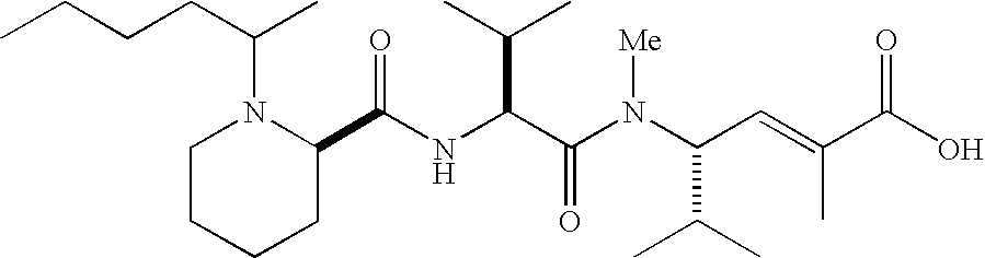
N(C(C(N(C(C(C)C)C=C(C)C(O)=O)[Me])=O)C(C)C)C(C1N(C(CCCC)C)CCCC1)=O
